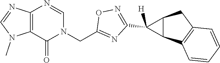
C12=C(N=CN(CC3=NC(C4([H])C5C4CC4=C5C=CC=C4)=NO3)C1=O)N=CN2C
